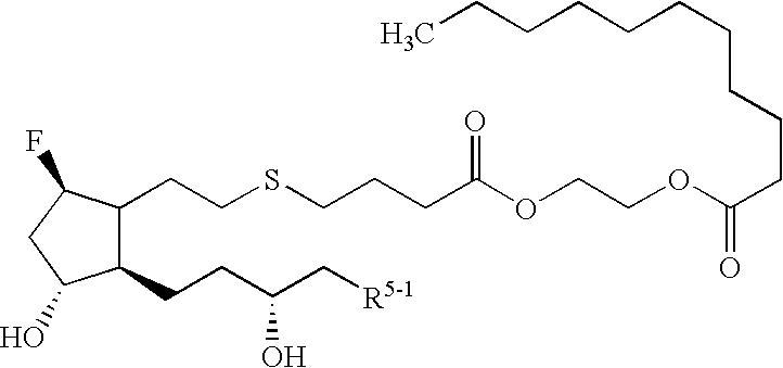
C1(CCC(C[R5-1])O)C(CCSCCCC(OCCOC(CCCCCCCCCC)=O)=O)C(F)CC1O
